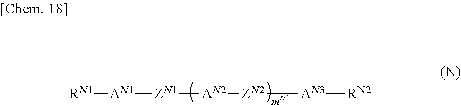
[RN1][AN1][ZN1][AN2][ZN2][AN3][RN2]
